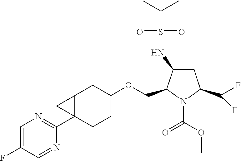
C12C(C3=NC=C(F)C=N3)(CCC(OCC3N(C(OC)=O)C(C(F)F)CC3NS(C(C)C)(=O)=O)C1)C2
